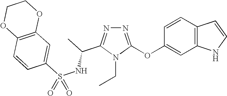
N1=C(OC2=CC3=C(C=C2)C=CN3)N(CC)C(C(C)NS(C2=CC3=C(C=C2)OCCO3)(=O)=O)=N1
